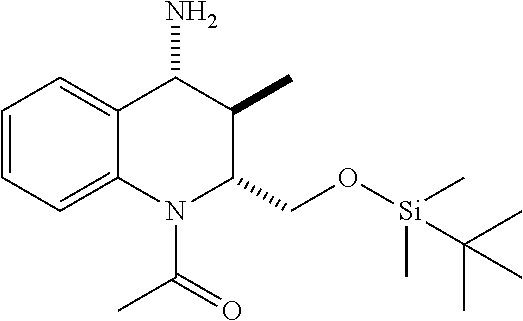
C1=CC=C2C(=C1)C(N)C(C)C(CO[Si](C)(C)C(C)(C)C)N2C(=O)C
